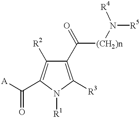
C1(C([(CH2)n]N([R5])[R4])=O)=C([R3])N([R1])C(C(=O)[A])=C1[R2]
